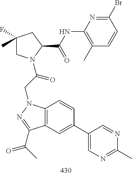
C(C1CC(F)(C)CN1C(CN1C2=C(C(C(C)=O)=N1)C=C(C1=CN=C(C)N=C1)C=C2)=O)(=O)NC1=C(C)C=CC(Br)=N1
